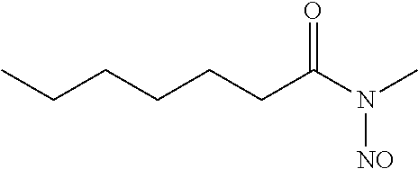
C(CC(N(C)[NO])=O)CCCC
